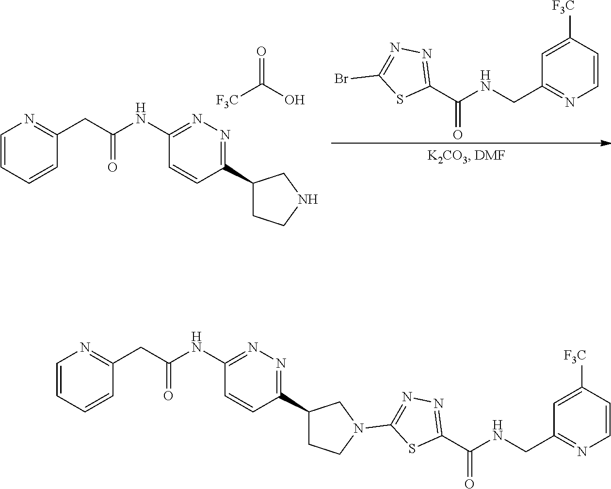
C1=CC=CC(CC(NC2=NN=C(C3CCN(C4=NN=C(C(=O)NCC5=NC=CC([F3C])=C5)S4)C3)C=C2)=O)=N1.O=C(C1=NN=C(Br)S1)NCC1=NC=CC([F3C])=C1.O=C(O)[F3C].C1=CC=CC(CC(NC2=NN=C(C3CCNC3)C=C2)=O)=N1
